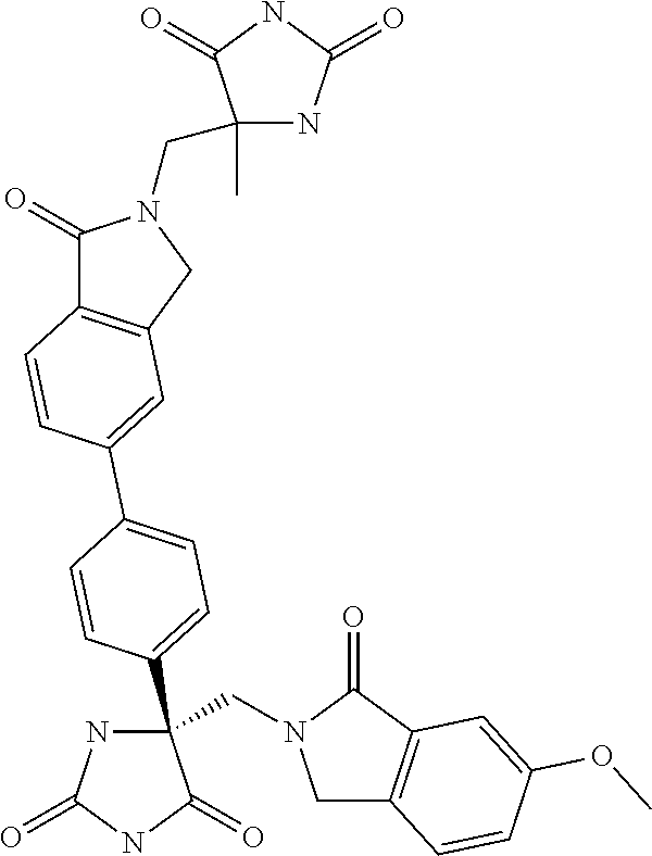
C(C1(C2=CC=C(C3=CC4=C(C(=O)N(CC5(C)NC(=O)NC5=O)C4)C=C3)C=C2)NC(=O)NC1=O)N1CC2=C(C1=O)C=C(OC)C=C2
